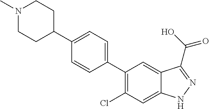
C1(C2=CC=C(C3CCN(C)CC3)C=C2)=C(Cl)C=C2C(=C1)C(C(O)=O)=NN2
